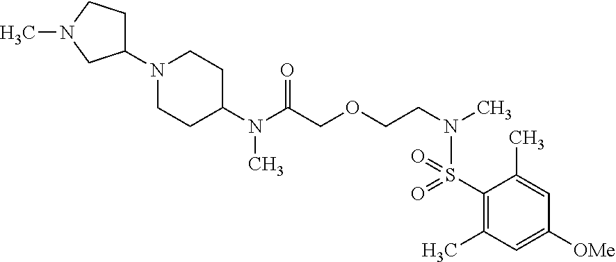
C(COCCN(C)S(C1=C(C)C=C([OMe])C=C1C)(=O)=O)(=O)N(C)C1CCN(C2CCN(C)C2)CC1
